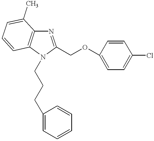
N1=C(COC2=CC=C(Cl)C=C2)N(CCCC2=CC=CC=C2)C2=C1C(C)=CC=C2
